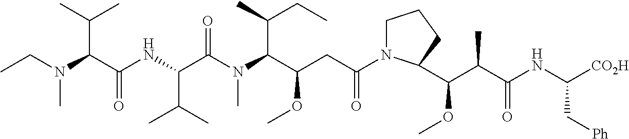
N(C(C(=O)NC(C(C)C)C(=O)N(C)C(C(CC)C)C(CC(=O)N1CCCC1C(OC)C(C)C(=O)NC([CO2H])C[Ph])OC)C(C)C)(CC)C
